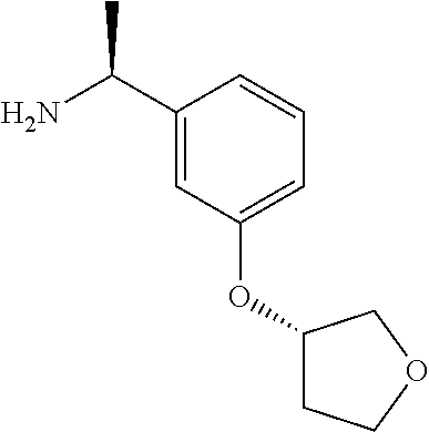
C1(C(N)C)=CC(OC2CCOC2)=CC=C1
